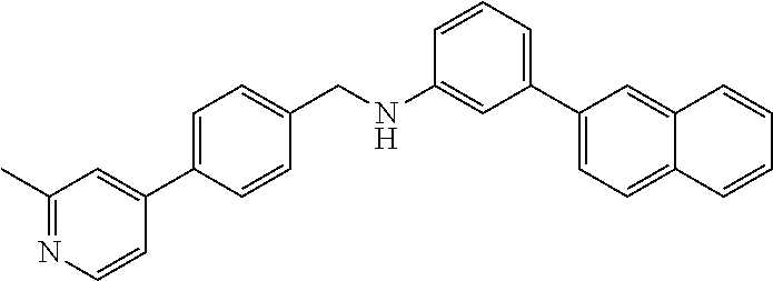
C1=CC=C(C2=CC=C3C(=C2)C=CC=C3)C=C1NCC1=CC=C(C2=CC(C)=NC=C2)C=C1
